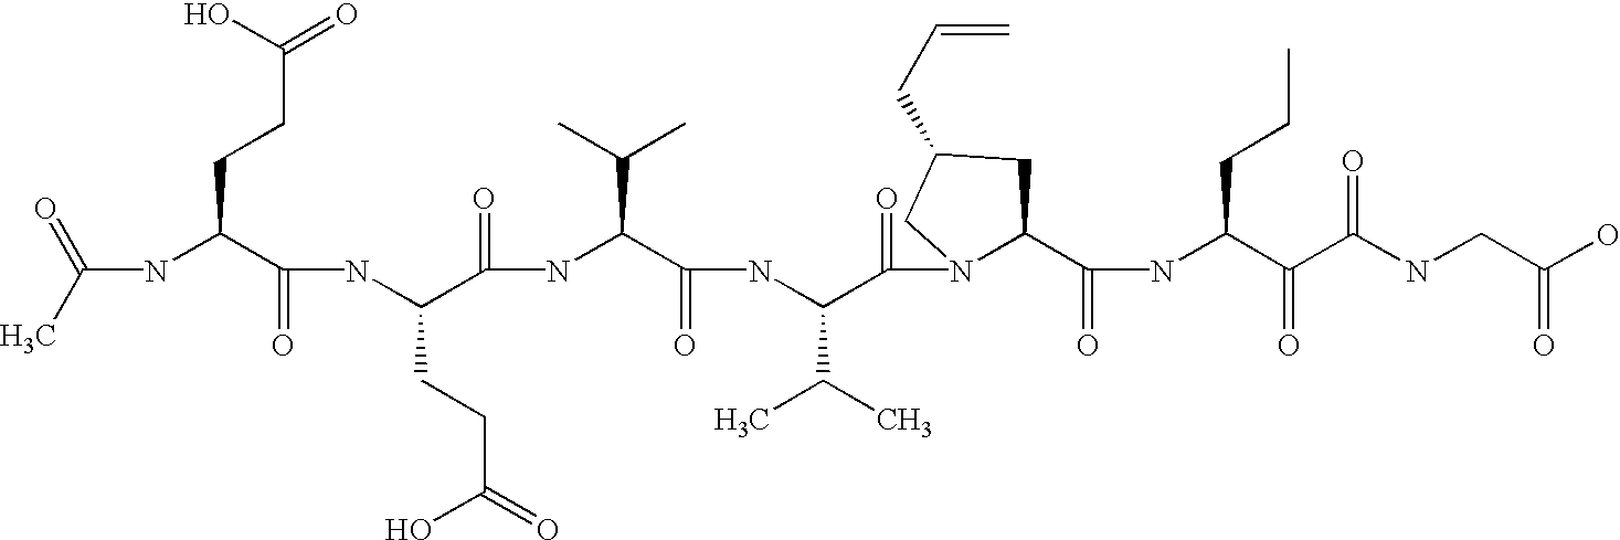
C(NC(C(NC(C(=O)NC(C(=O)NC(C(=O)N1C(C(=O)NC(C(=O)C(NCC(O)=O)=O)CCC)CC(CC=C)C1)C(C)C)C(C)C)CCC(=O)O)=O)CCC(=O)O)(C)=O
